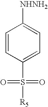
C1=CC(S(=O)(=O)[R5])=CC=C1[NHNH2]
